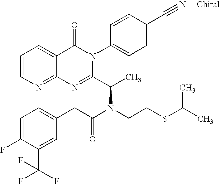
C12=NC=CC=C1C(=O)N(C1=CC=C(C#N)C=C1)C(C(C)N(CCSC(C)C)C(CC1=CC=C(F)C(C(F)(F)F)=C1)=O)=N2
